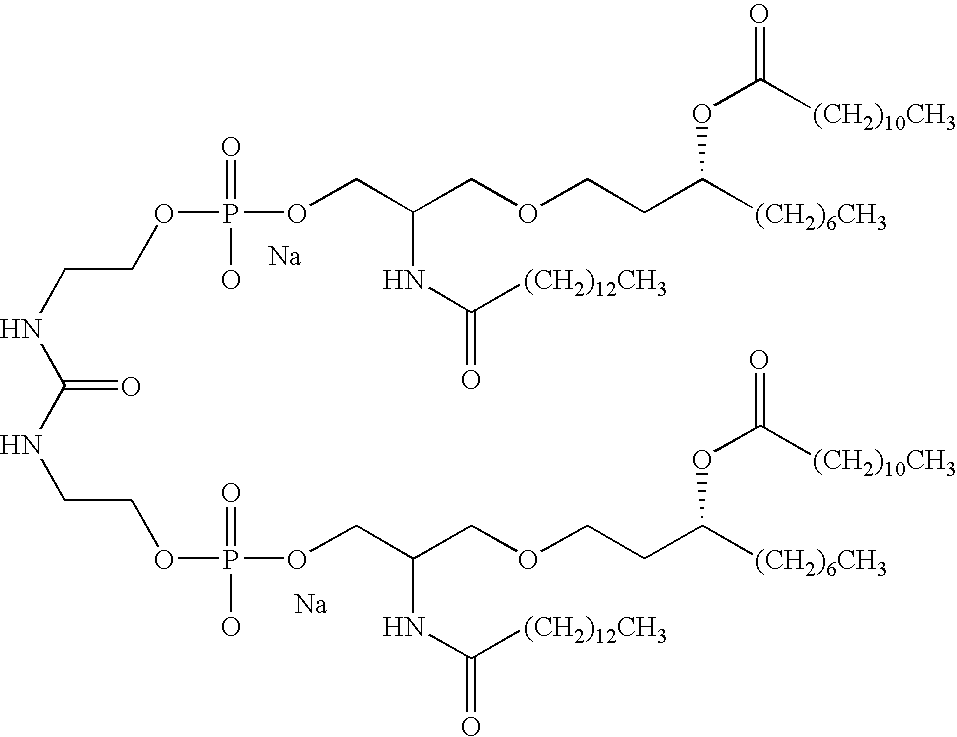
[Na].[Na].N(CCOP(OCC(COCCC([(CH2)6CH3])OC(=O)[(CH2)10CH3])NC(=O)[(CH2)12CH3])(=O)O)C(=O)NCCOP(O)(=O)OCC(COCCC([(CH2)6CH3])OC(=O)[(CH2)10CH3])NC(=O)[(CH2)12CH3]
